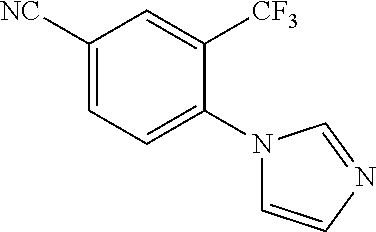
C1([NC])=CC=C(N2C=CN=C2)C([CF3])=C1
